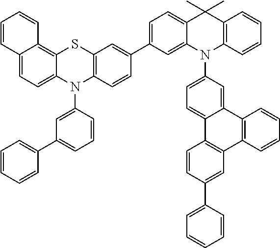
C1=C2C(=C3C(=C1)C=CC=C3)SC1=C(N2C2=CC(C3=CC=CC=C3)=CC=C2)C=CC(C2=CC=C3C(=C2)N(C2=CC=C4C(=C2)C2=C(C5=C4C=CC(C4=CC=CC=C4)=C5)C=CC=C2)C2=C(C3(C)C)C=CC=C2)=C1
